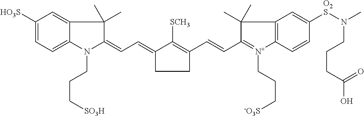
C1(C=CC2=[N+](CCC[SO3-])C3=C(C2(C)C)C=C([SO2]N(C)CCCC(O)=O)C=C3)=C([SCH3])C(=CC=C2C(C)(C)C3=CC([SO3H])=CC=C3N2CCC[SO3H])CC1
